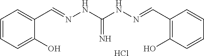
C1=CC=C(O)C(C=NNC(NN=CC2=C(O)C=CC=C2)=N)=C1.Cl
